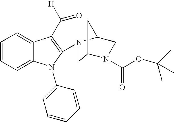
C1=CC=C2C(=C1)C(C([H])=O)=C(N1C3CN(C(OC(C)(C)C)=O)C(C3)C1)N2C1=CC=CC=C1
